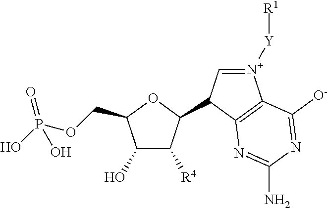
C1(O)C([R4])C(C2C=[N+]([Y][R1])C3=C2N=C(N)N=C3[O-])OC1COP(=O)(O)O
